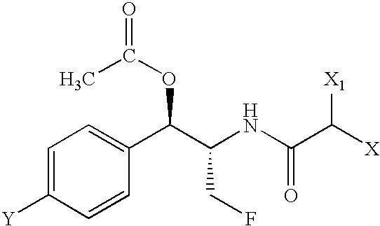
C1=C([Y])C=CC(C(C(NC(C([X])[X1])=O)CF)OC(=O)C)=C1
